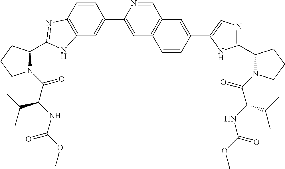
C12=C(C=C(C3=CC4=C(C=N3)C=C(C3=CN=C(C5N(C(=O)C(C(C)C)NC(=O)OC)CCC5)N3)C=C4)C=C1)NC(C1N(C(=O)C(NC(=O)OC)C(C)C)CCC1)=N2
